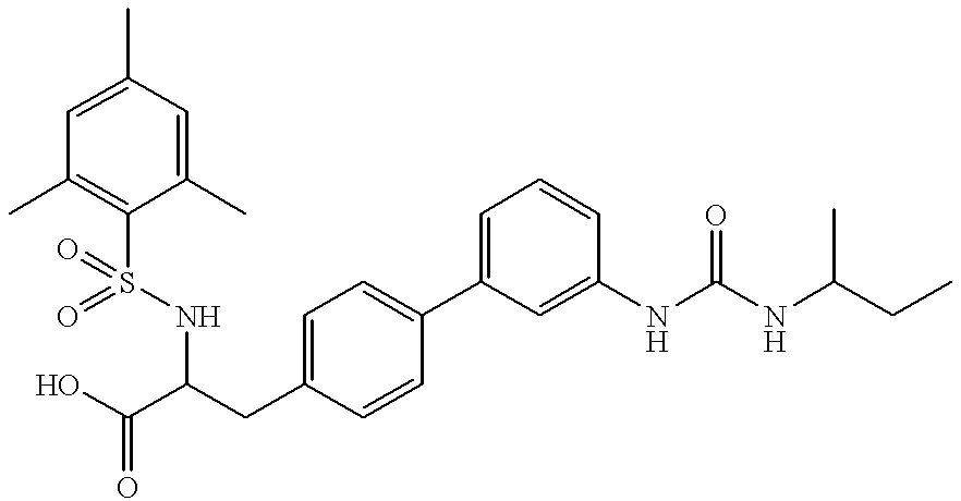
C1(C)=CC(C)=CC(C)=C1S(NC(C(O)=O)CC1=CC=C(C2=CC=CC(NC(NC(CC)C)=O)=C2)C=C1)(=O)=O
